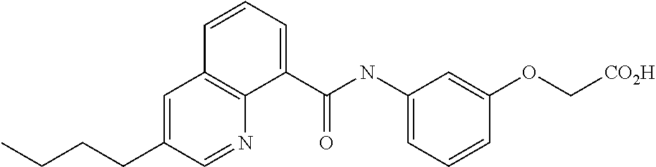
C1=C(CCCC)C=NC2=C1C=CC=C2C(NC1=CC=CC(OC[CO2H])=C1)=O
